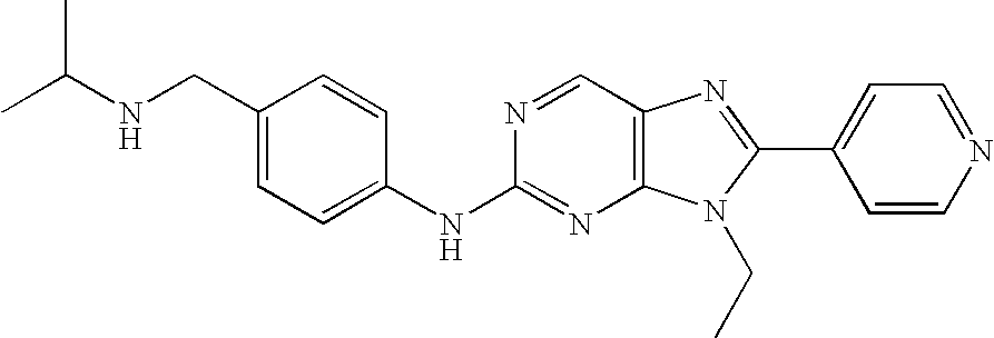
C1(CNC(C)C)=CC=C(NC2=NC3=C(C=N2)N=C(C2=CC=NC=C2)N3CC)C=C1
